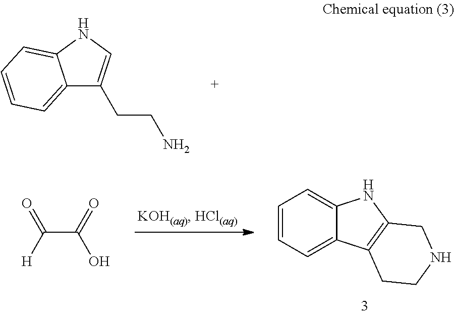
C12=CC=CC=C1NC=C2CCN.C1=CC=C2C(=C1)NC1=C2CCNC1.C(C(=O)O)([H])=O
